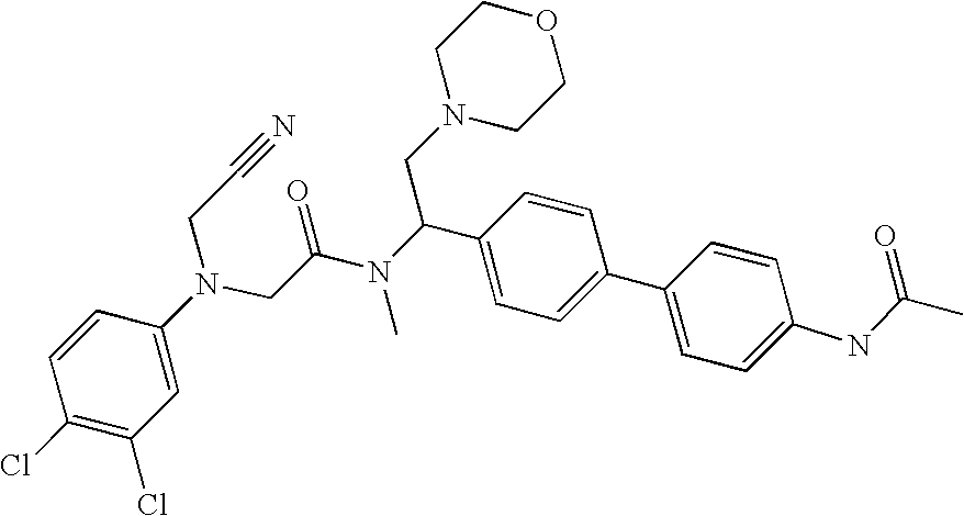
C1(Cl)=C(Cl)C=C(N(CC(N(C(C2=CC=C(C3=CC=C(NC(C)=O)C=C3)C=C2)CN2CCOCC2)C)=O)CC#N)C=C1
